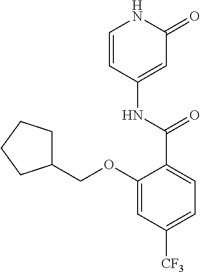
C1=CC(NC(=O)C2=CC=C([CF3])C=C2OCC2CCCC2)=CC(=O)N1
